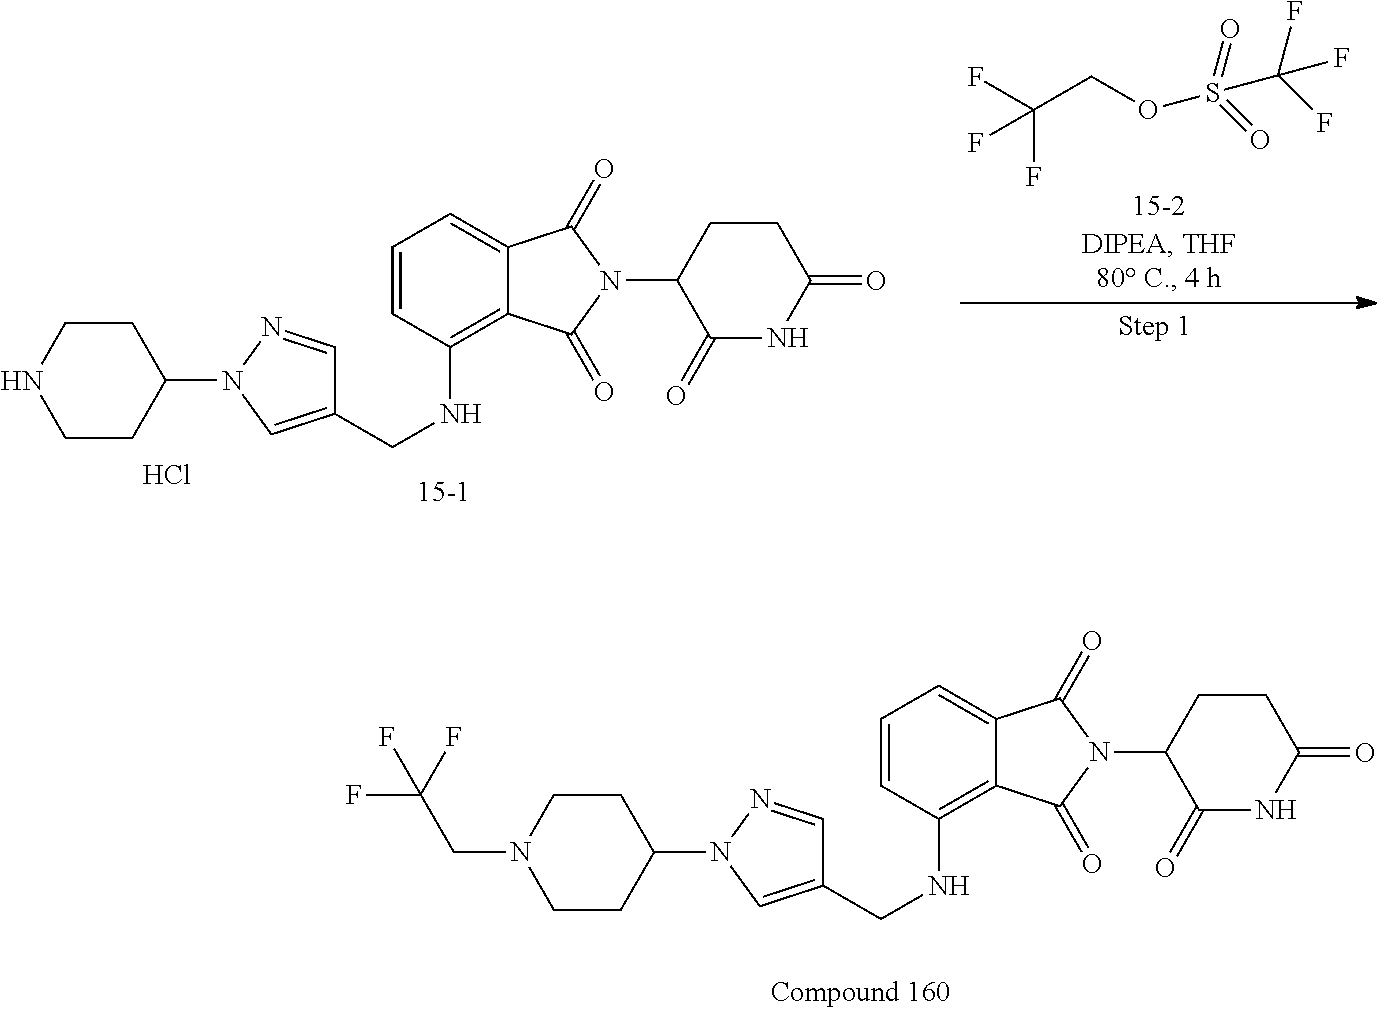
FC(COS(C(F)(F)F)(=O)=O)(F)F.C1=CC(NCC2=CN(C3CCNCC3)N=C2)=C2C(=C1)C(=O)N(C1C(=O)NC(=O)CC1)C2=O.Cl.C1=CC(NCC2=CN(C3CCN(CC(F)(F)F)CC3)N=C2)=C2C(=C1)C(=O)N(C1C(=O)NC(=O)CC1)C2=O
